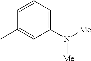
C1(N([Me])[Me])=CC=CC(C)=C1
